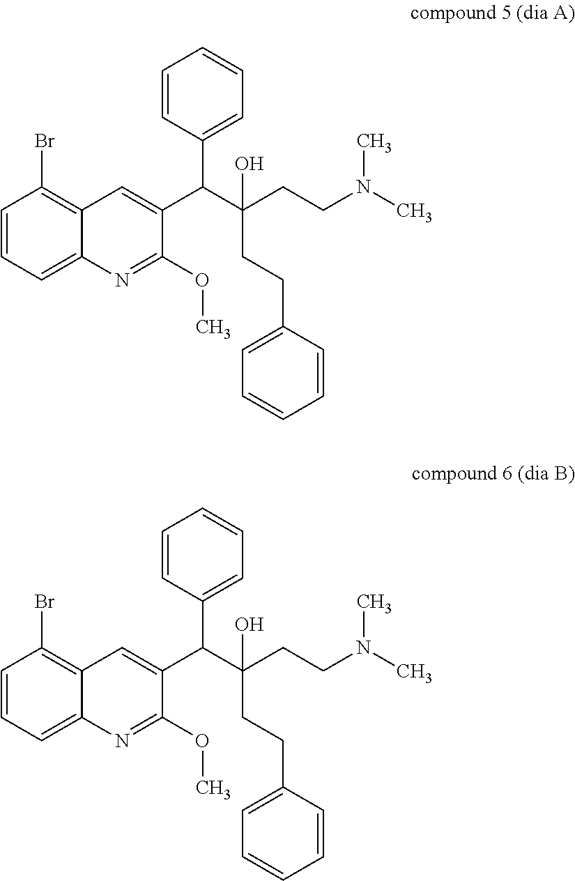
C1=CC=C2C(=C1Br)C=C(C(C(CCN(C)C)(CCC1=CC=CC=C1)O)C1=CC=CC=C1)C(OC)=N2.C1=CC=C2C(=C1Br)C=C(C(C(CCN(C)C)(CCC1=CC=CC=C1)O)C1=CC=CC=C1)C(OC)=N2
